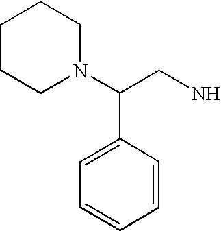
C(N)C(C1=CC=CC=C1)N1CCCCC1
